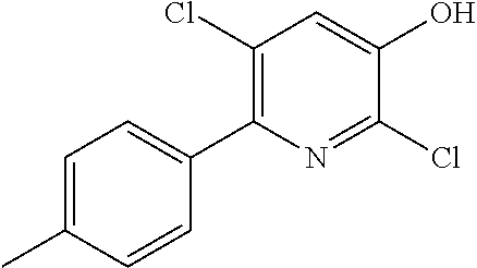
C1(Cl)=C(C2=CC=C(C)C=C2)N=C(Cl)C(O)=C1
